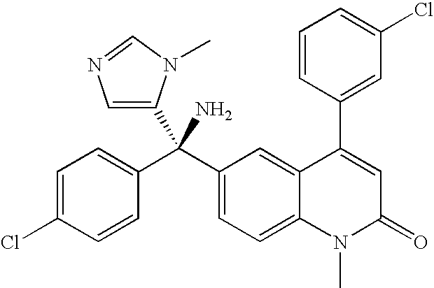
C1=C(Cl)C=CC(C(C2=CC=C3C(=C2)C(C2=CC(Cl)=CC=C2)=CC(=O)N3C)(N)C2=CN=CN2C)=C1
